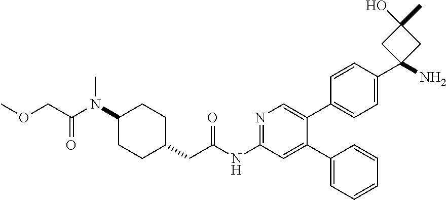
N1=C(NC(CC2CCC(N(C(=O)COC)C)CC2)=O)C=C(C2=CC=CC=C2)C(C2=CC=C(C3(N)CC(C)(O)C3)C=C2)=C1
